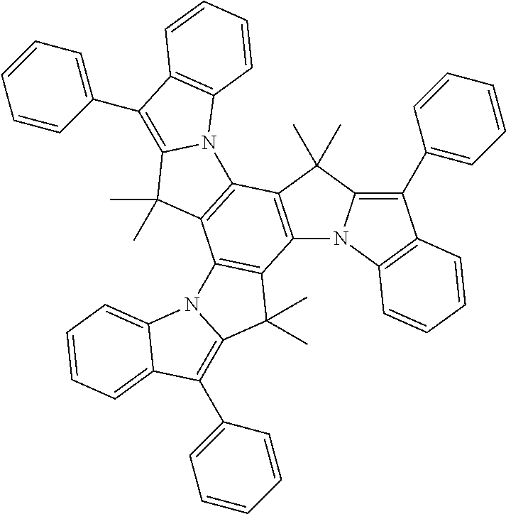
C12=C(C(C)(C)C3=C(C4=CC=CC=C4)C4=C(N13)C=CC=C4)C1=C(C3=C2C(C)(C)C2=C(C4=CC=CC=C4)C4=CC=CC=C4N32)C(C)(C)C2=C(C3=CC=CC=C3)C3=C(N12)C=CC=C3
